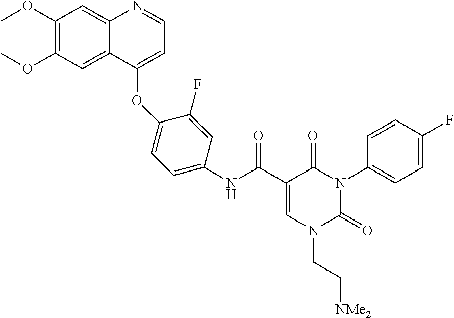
C1(OC)=C(OC)C=C2C(=C1)N=CC=C2OC1=CC=C(NC(C2=CN(CC[NMe2])C(=O)N(C3=CC=C(F)C=C3)C2=O)=O)C=C1F
